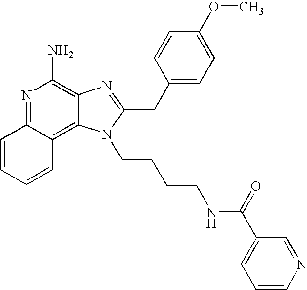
N1=C2C(=C3C(=C1N)N=C(CC1=CC=C(OC)C=C1)N3CCCCNC(C1=CC=CN=C1)=O)C=CC=C2
